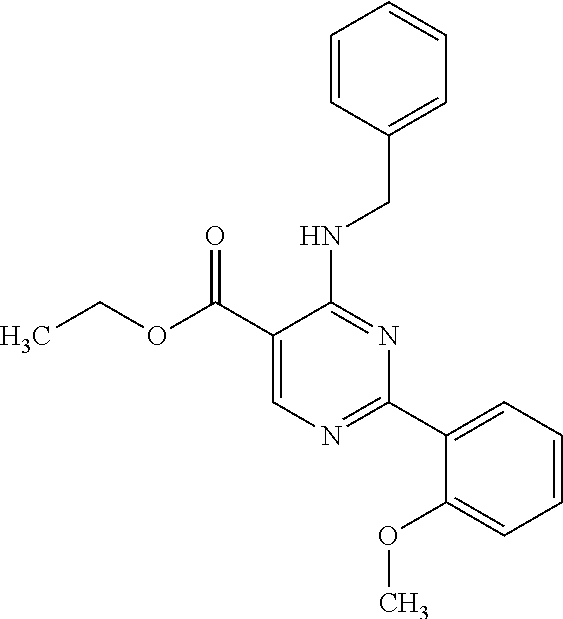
N(C1=NC(C2=CC=CC=C2OC)=NC=C1C(OCC)=O)CC1=CC=CC=C1
